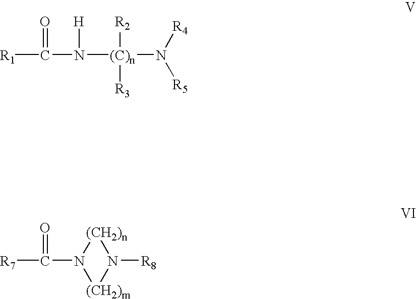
[R1]C(N([H])[(C)n]([R3])([R2])N([R5])[R4])=O.[R7]C(N1[(CH2)n]N([R8])[(CH2)m]1)=O
